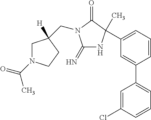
C1(=N)NC(C2=CC=CC(C3=CC=CC(Cl)=C3)=C2)(C)C(=O)N1CC1([H])CN(C(=O)C)CC1
